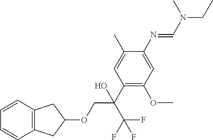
C1=CC2=C(C=C1)CC(OCC(C1=C(OC)C=C(N=CN(CC)C)C(C)=C1)(C(F)(F)F)O)C2
